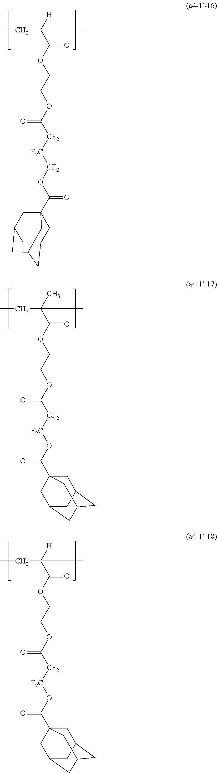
CCC(C(OCCOC([CF2][F2C][CF2]OC(=O)C12CC3CC(CC(C1)C3)C2)=O)=O)([H])C.CCC(C(OCCOC([CF2][F2C]OC(=O)C12CC3CC(CC(C1)C3)C2)=O)=O)(C)C.CCC(C(OCCOC([CF2][F2C]OC(=O)C12CC3CC(CC(C1)C3)C2)=O)=O)([H])C
